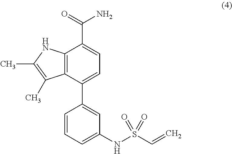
C12=C(C(C3=CC(NS(C=C)(=O)=O)=CC=C3)=CC=C1C(=O)N)C(C)=C(C)N2
